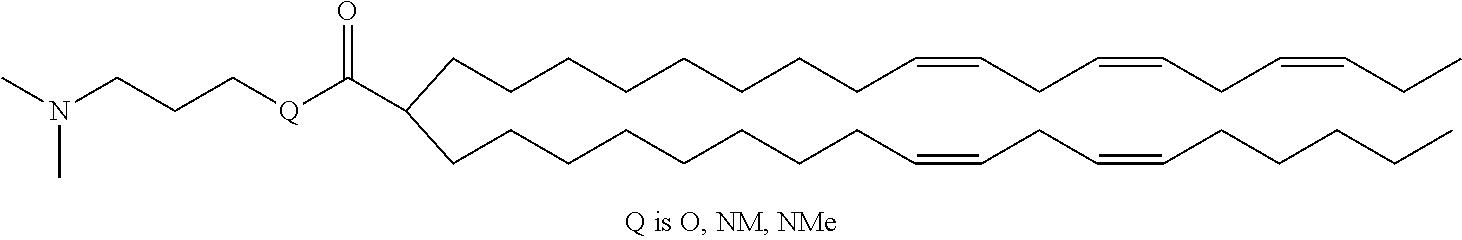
C(C(C([Q]CCCN(C)C)=O)CCCCCCCCC=CCC=CCC=CCC)CCCCCCCC=CCC=CCCCCC
